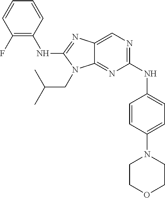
C1(NC2=CC=C(N3CCOCC3)C=C2)=NC=C2C(=N1)N(CC(C)C)C(NC1=C(F)C=CC=C1)=N2
